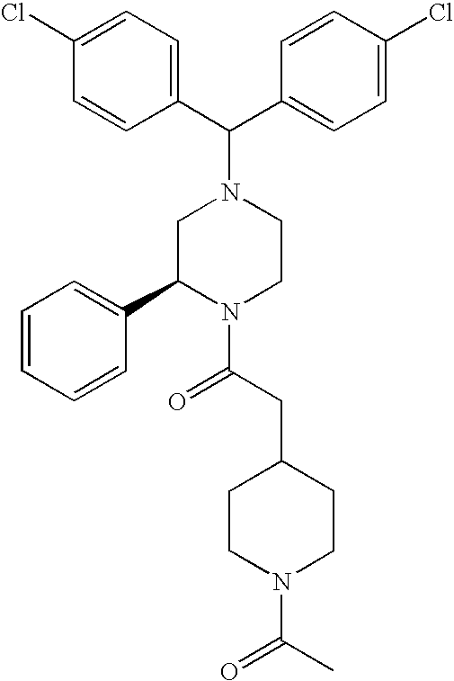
C1=C(Cl)C=CC(C(C2=CC=C(Cl)C=C2)N2CC(C3=CC=CC=C3)N(C(CC3CCN(C(C)=O)CC3)=O)CC2)=C1
